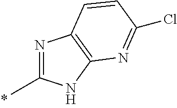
N1=C(C)NC2=C1C=CC(Cl)=N2
